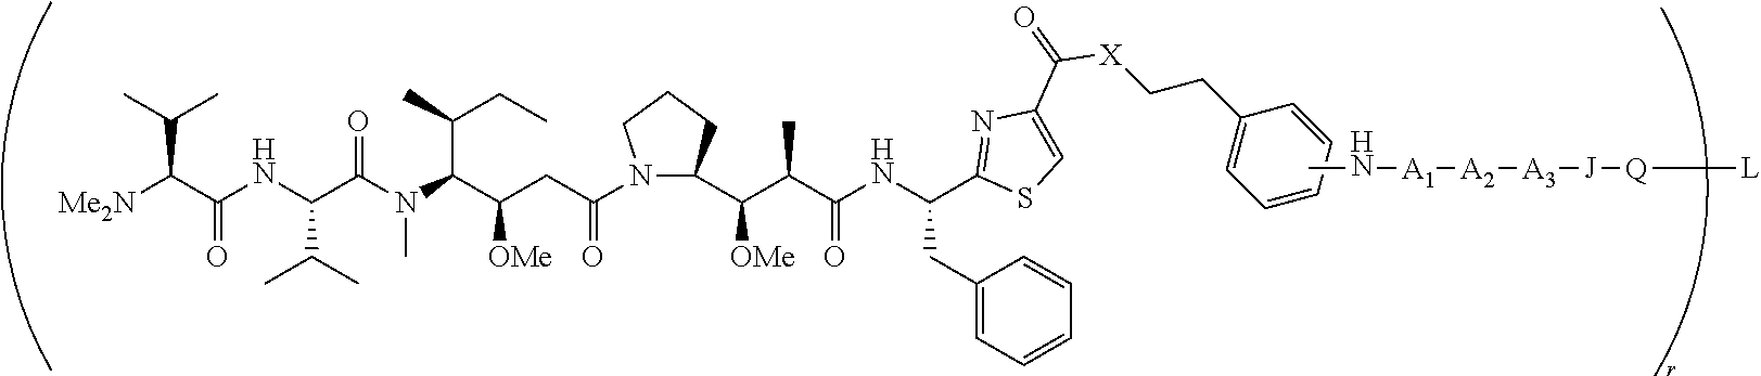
[Me2N]C(C(NC(C(N(C(C(CC(=O)N1CCCC1C(C(C(NC(CC1=CC=CC=C1)C1=NC(C(=O)[X]CCC2=CC=CC=C2)=CS1)=O)C)[OMe])[OMe])C(C)CC)C)=O)C(C)C)=O)C(C)C.[A1]([A2][A3][J][Q][L])NC
